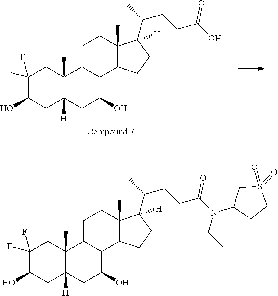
C1C2([H])C(C)(CC(F)(F)C1O)C1CCC3(C)C(C(CCC(=O)O)C)([H])CCC3C1C(O)C2.C1C2([H])C(C)(CC(F)(F)C1O)C1CCC3(C)C(C(CCC(=O)N(C4CCS(=O)(=O)C4)CC)C)([H])CCC3C1C(O)C2
